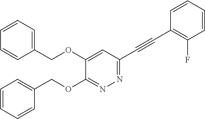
C1=CC(COC2=CC(C#CC3=C(F)C=CC=C3)=NN=C2OCC2=CC=CC=C2)=CC=C1
